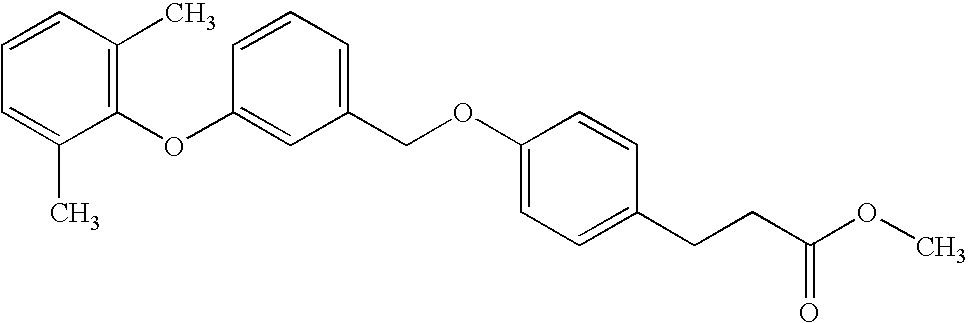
C1(OC2=CC(COC3=CC=C(CCC(=O)OC)C=C3)=CC=C2)=C(C)C=CC=C1C
